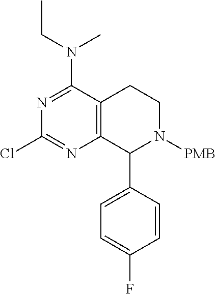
C12=C(C(N(CC)C)=NC(Cl)=N1)CCN([PMB])C2C1=CC=C(F)C=C1
